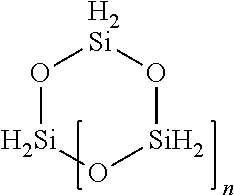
[Si]1O[Si]O[H2Si]O1
